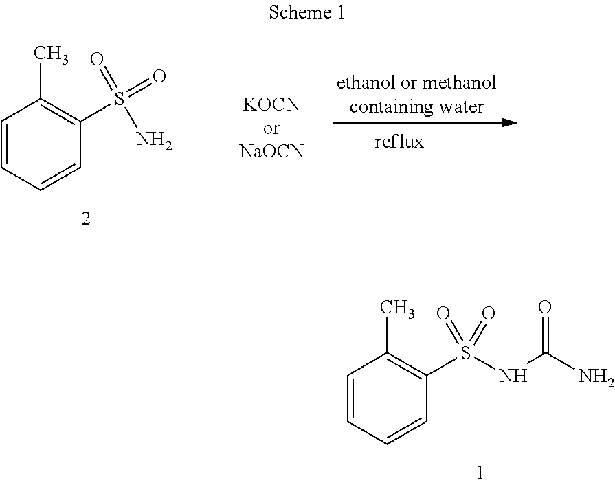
C1=CC=CC(S(=O)(NC(N)=O)=O)=C1C.C1=CC=CC(S(=O)(=O)N)=C1C
